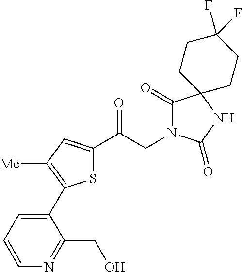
S1C(C(CN2C(=O)C3(NC2=O)CCC(F)(F)CC3)=O)=CC([Me])=C1C1=CC=CN=C1CO
